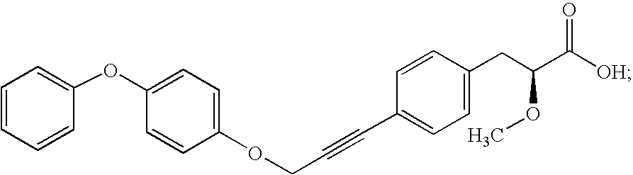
C(C1=CC=C(CC(C([OH])=O)OC)C=C1)#CCOC1=CC=C(OC2=CC=CC=C2)C=C1
